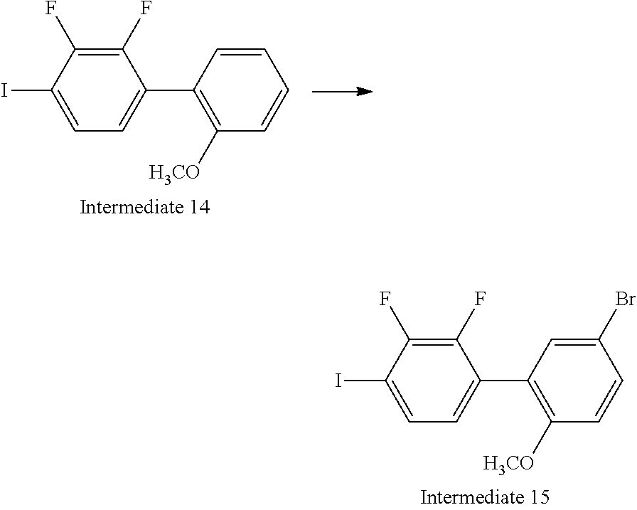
C1(F)=C(F)C(I)=CC=C1C1=C([H3CO])C=CC(Br)=C1.C1(F)=C(F)C(I)=CC=C1C1=C([H3CO])C=CC=C1
